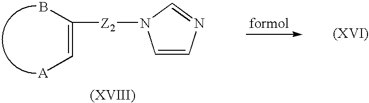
C1=CN=CN1[Z2]C(=C[A])B
